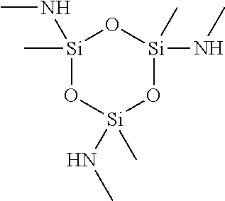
[Si]1(C)(NC)O[Si](NC)(C)O[Si](NC)(C)O1
